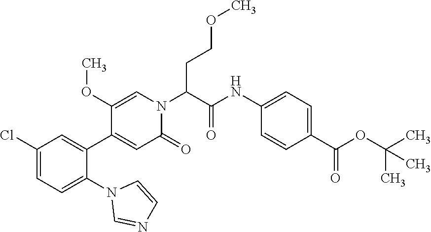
C1(Cl)=CC=C(N2C=NC=C2)C(C2=CC(=O)N(C(C(NC3=CC=C(C(OC(C)(C)C)=O)C=C3)=O)CCOC)C=C2OC)=C1
